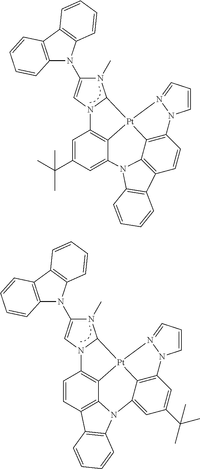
N1(C)C(N2C3=C(C4=C2C=CC=C4)C=CC=C3)=CN2C1[Pt]13C4=C2C=C(C(C)(C)C)C=C4N2C4=C(C=CC(=C14)N1C=CC=N31)C1=C2C=CC=C1.N1(C)C(N2C3=C(C4=C2C=CC=C4)C=CC=C3)=CN2C1[Pt]13C4=C2C=CC2=C4N(C4=CC(C(C)(C)C)=CC(=C14)N1C=CC=N31)C1=C2C=CC=C1
